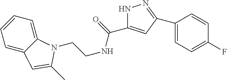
C1=CC=C2C(=C1)C=C(C)N2CCNC(=O)C1=CC(C2=CC=C(F)C=C2)=NN1
